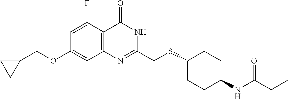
C1=C(F)C2=C(C=C1OCC1CC1)N=C(CSC1CCC(NC(CC)=O)CC1)NC2=O
